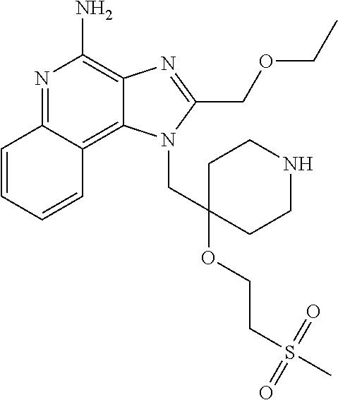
C12=C3C=CC=CC3=NC(N)=C1N=C(COCC)N2CC1(OCCS(C)(=O)=O)CCNCC1
